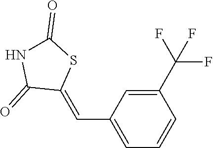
C1(C=C2SC(=O)NC2=O)=CC=CC(C(F)(F)F)=C1
